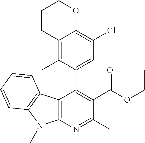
C1(C2=CC(Cl)=C3C(=C2C)CCCO3)=C(C(OCC)=O)C(C)=NC2=C1C1=C(N2C)C=CC=C1
